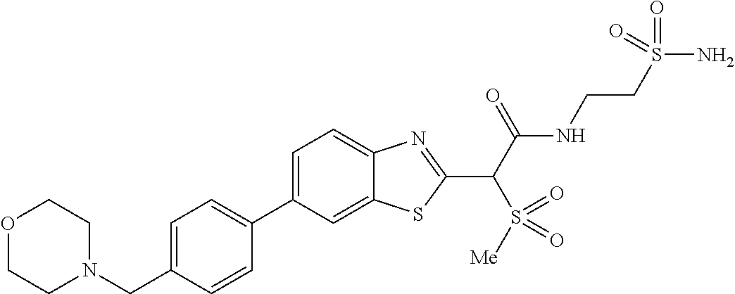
C1=C(CN2CCOCC2)C=CC(C2=CC=C3C(=C2)SC(C(C(NCCS(N)(=O)=O)=O)S([Me])(=O)=O)=N3)=C1
